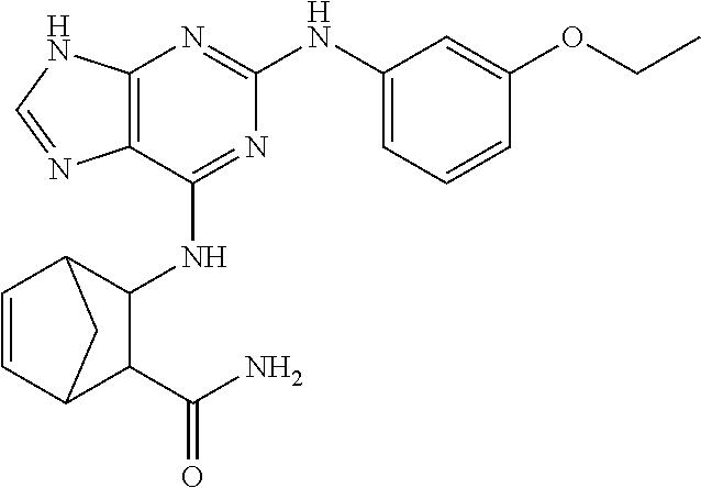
C12=C(C(NC3C4C=CC(C3C(N)=O)C4)=NC(NC3=CC=CC(OCC)=C3)=N1)N=CN2
